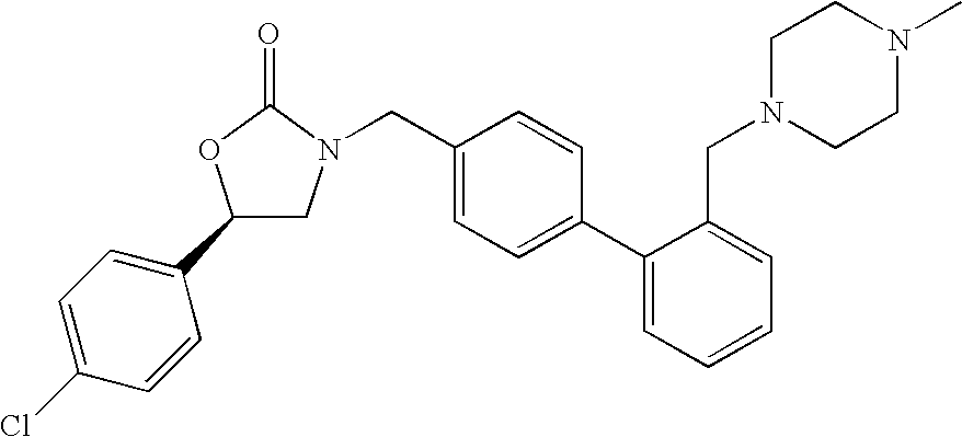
C1(C2=CC=C(Cl)C=C2)CN(CC2=CC=C(C3=CC=CC=C3CN3CCN(C)CC3)C=C2)C(=O)O1
